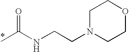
N1(CCNC(C)=O)CCOCC1
